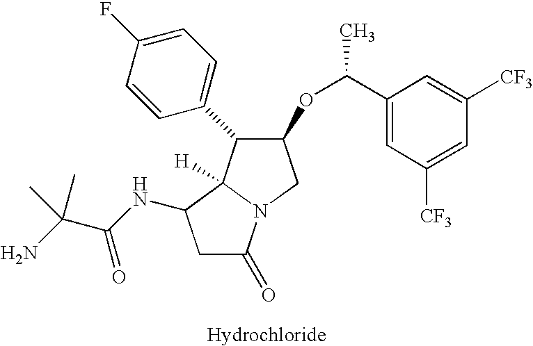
C1C(=O)N2C([H])(C1NC(C(N)(C)C)=O)C(C1=CC=C(F)C=C1)C(OC(C1=CC([CF3])=CC([CF3])=C1)C)C2
